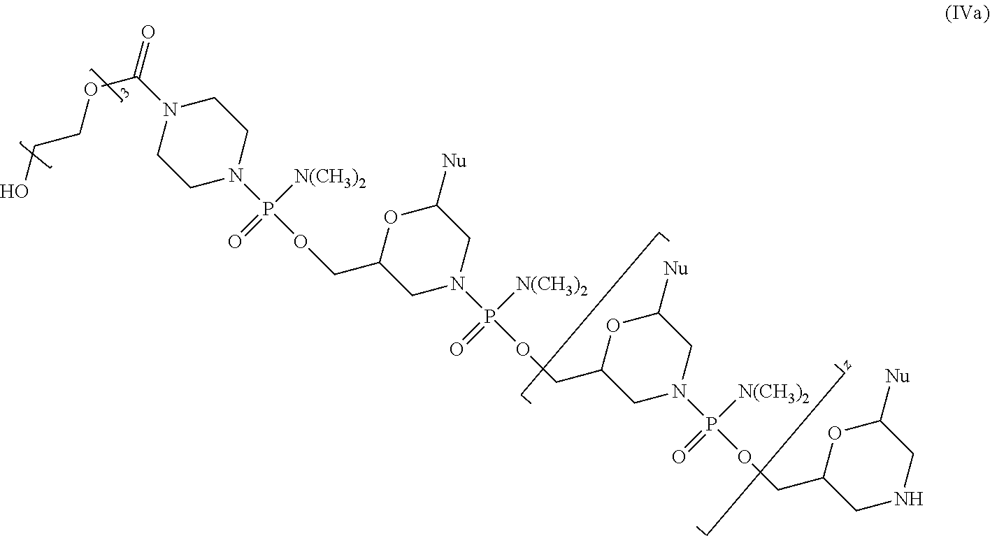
O1C(COP([N(CH3)2])(=O)N2CCN(C(OCCO)=O)CC2)CN(P([N(CH3)2])(=O)OCC2CN(P([N(CH3)2])(=O)OCC3CNCC([Nu])O3)CC([Nu])O2)CC1[Nu]
